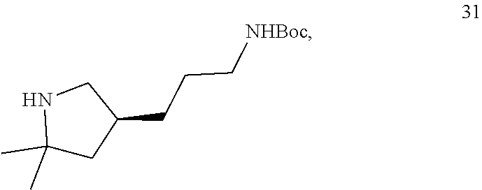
N1C(C)(C)CC(CCC[NHBoc])C1
